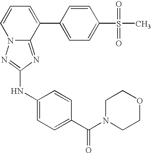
C1=CC=C(C2=CC=C(S(=O)(=O)C)C=C2)C2=NC(NC3=CC=C(C(N4CCOCC4)=O)C=C3)=NN12
